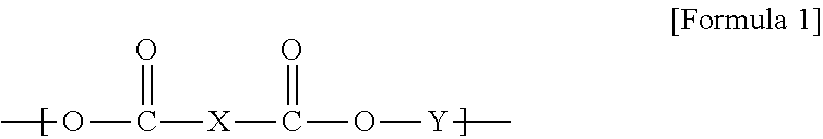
COC([X]C(O[Y]C)=O)=O
